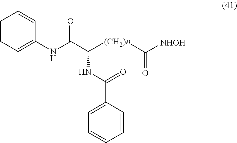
C1(NC(C(NC(C2=CC=CC=C2)=O)[(CH2)n]C([NHOH])=O)=O)=CC=CC=C1
